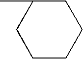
C1C(C)CCCC1
